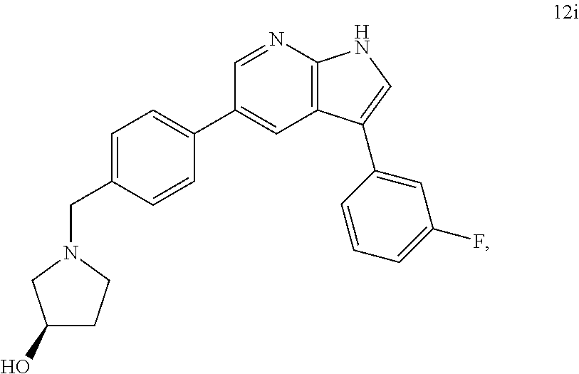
C(C1=CC=C(C2=CC3=C(N=C2)NC=C3C2=CC(F)=CC=C2)C=C1)N1CCC(O)C1
